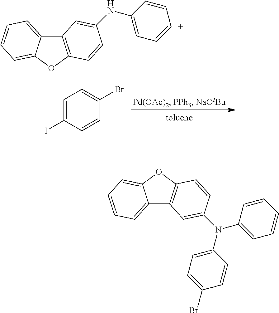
C12=CC=CC=C1OC1=C2C=C(NC2=CC=[C+]C=C2)C=C1.C1=C(I)C=CC(Br)=C1.C12=CC=CC=C1OC1=C2C=C(N(C2=CC=CC=C2)C2=CC=C(Br)C=C2)C=C1
